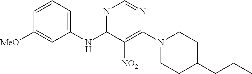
N1=C(NC2=CC=CC([MeO])=C2)C([NO2])=C(N2CCC(CCC)CC2)N=C1
